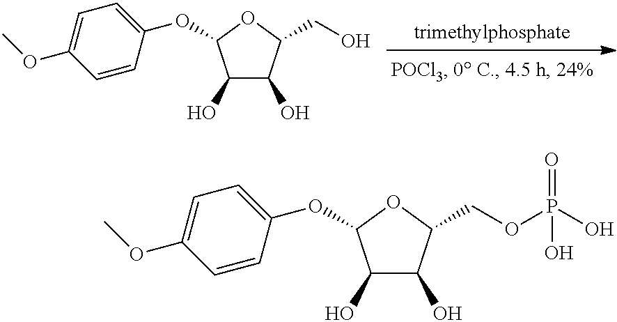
C1(O)C(O)C(CO)OC1OC1=CC=C(OC)C=C1.C1(O)C(O)C(COP(O)(=O)O)OC1OC1=CC=C(OC)C=C1
